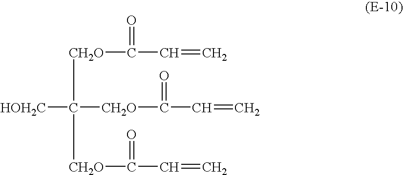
[HOH2C]C([CH2O]C(=O)C=C)([CH2O]C(=O)C=C)[CH2O]C(=O)C=C
